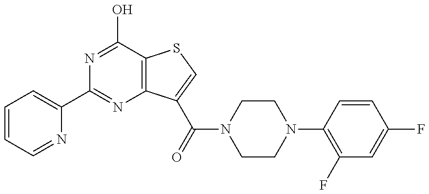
N1=C(O)C2=C(N=C1C1=CC=CC=N1)C(C(N1CCN(C3=C(F)C=C(F)C=C3)CC1)=O)=CS2
